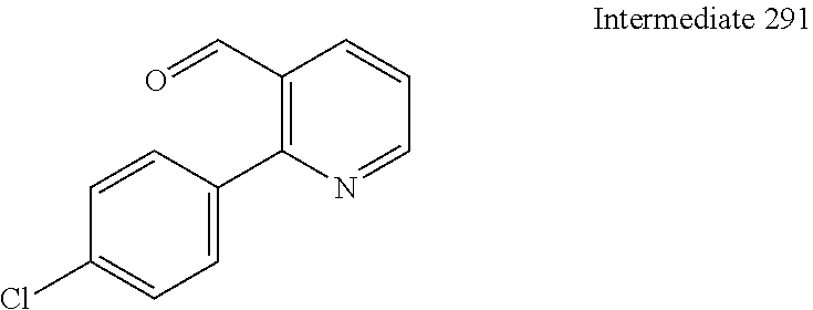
C1=CC(C2=C(C=O)C=CC=N2)=CC=C1Cl
